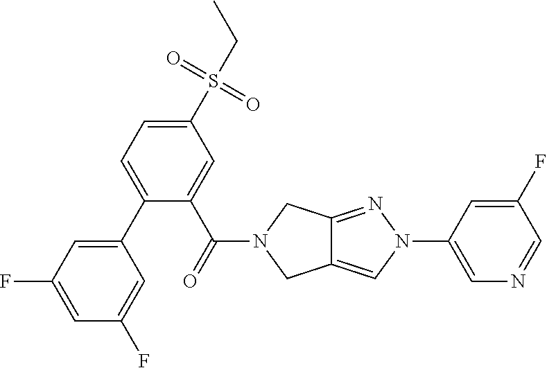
C1(C2=CC=C(S(CC)(=O)=O)C=C2C(=O)N2CC3=CN(C4=CN=CC(F)=C4)N=C3C2)=CC(F)=CC(F)=C1
